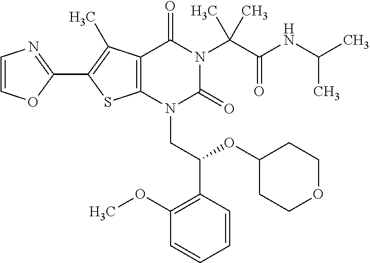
C12=C(C(C)=C(C3=NC=CO3)S1)C(=O)N(C(C(=O)NC(C)C)(C)C)C(=O)N2CC(C1=C(OC)C=CC=C1)OC1CCOCC1
